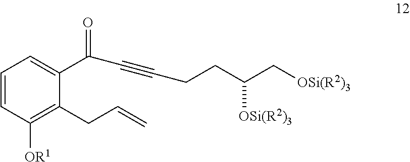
C1=CC([OR1])=C(CC=C)C(C(C#CCCC(C[OSi(R2)3])[OSi(R2)3])=O)=C1
